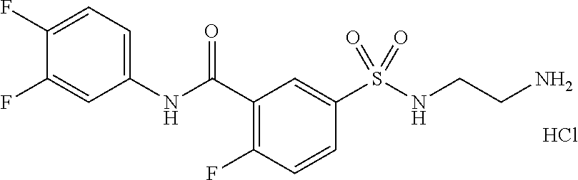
C1(NC(C2=C(F)C=CC(S(NCCN)(=O)=O)=C2)=O)=CC=C(F)C(F)=C1.Cl
